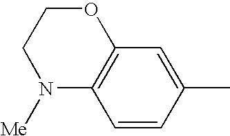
N1([Me])C2=C(OCC1)C=C(C)C=C2
